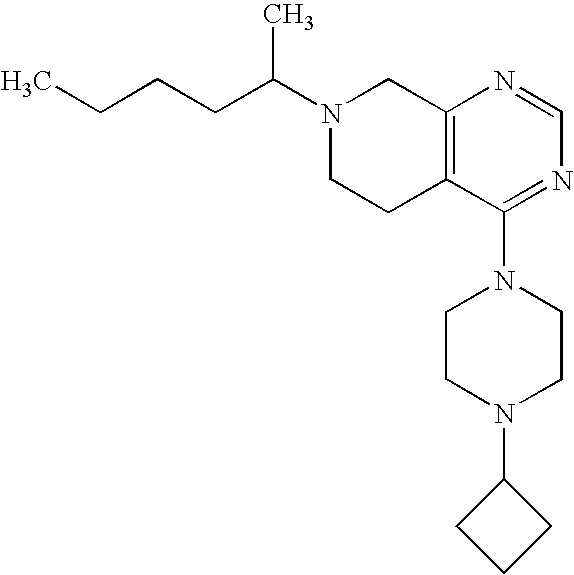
C(C(N1CCC2=C(C1)N=CN=C2N1CCN(C2CCC2)CC1)C)CCC
